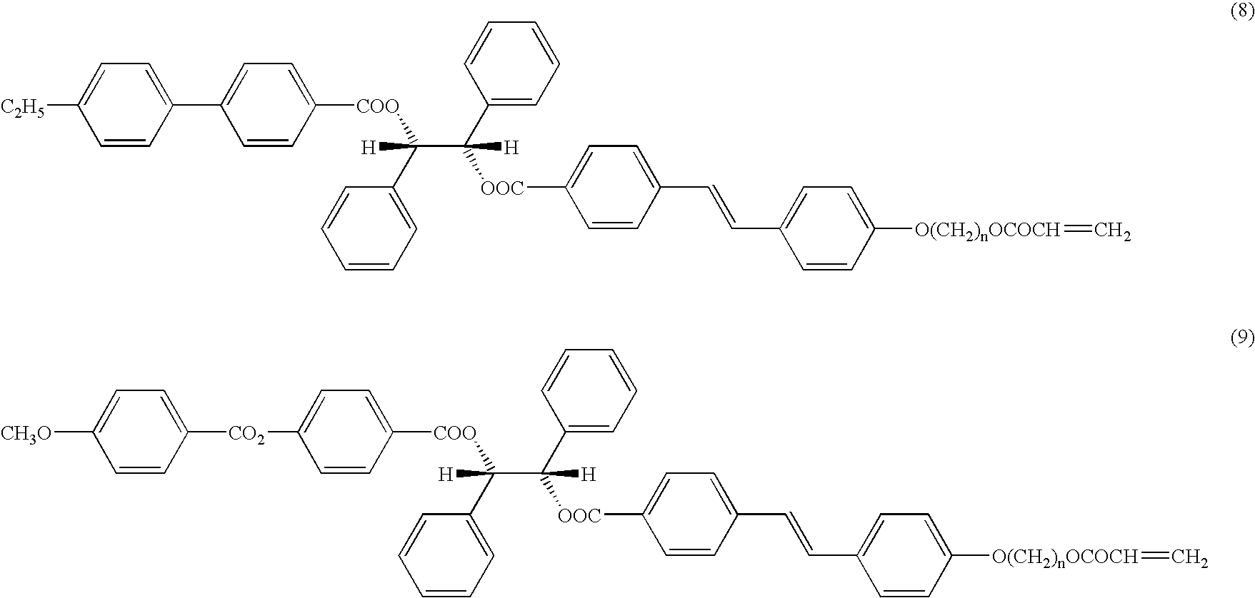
[C2H5]C1=CC=C(C2=CC=C([COO]C(C([OOC]C3=CC=C(C=CC4=CC=C([O(CH2)nOCOCH]=C)C=C4)C=C3)(C3=CC=CC=C3)[H])(C3=CC=CC=C3)[H])C=C2)C=C1.C1=CC([COO]C(C([OOC]C2=CC=C(C=CC3=CC=C([O(CH2)nOCOCH]=C)C=C3)C=C2)(C2=CC=CC=C2)[H])(C2=CC=CC=C2)[H])=CC=C1[CO2]C1=CC=C([CH3O])C=C1
